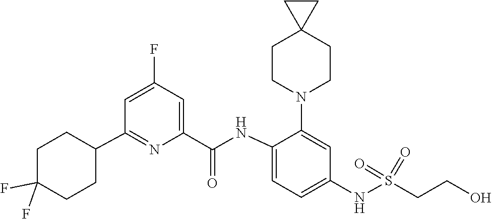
O=S(NC1=CC=C(NC(C2=CC(F)=CC(C3CCC(F)(F)CC3)=N2)=O)C(N2CCC3(CC2)CC3)=C1)(=O)CCO
